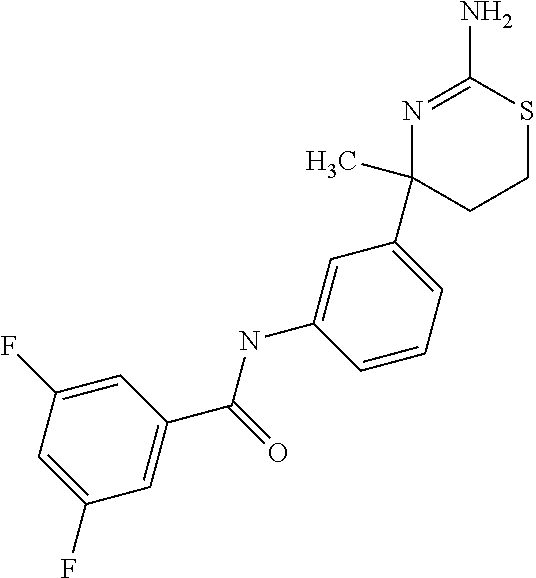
N1=C(N)SCCC1(C1=CC=CC(NC(C2=CC(F)=CC(F)=C2)=O)=C1)C
